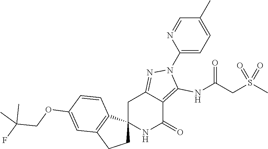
C12(NC(=O)C3=C(NC(CS(C)(=O)=O)=O)N(C4=CC=C(C)C=N4)N=C3C1)CCC1=C2C=CC(OCC(F)(C)C)=C1
